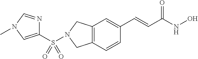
C1(S(N2CC3=C(C=CC(C=CC(NO)=O)=C3)C2)(=O)=O)=CN(C)C=N1
